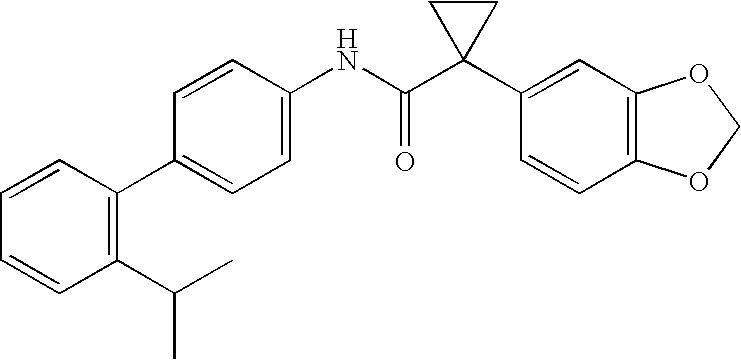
C1=C(NC(C2(C3=CC4=C(C=C3)OCO4)CC2)=O)C=CC(C2=C(C(C)C)C=CC=C2)=C1
